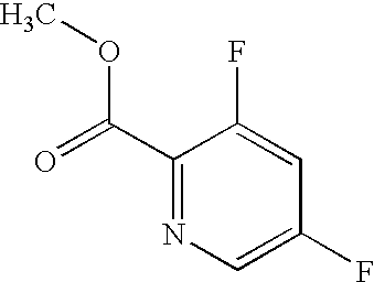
C1(C(=O)OC)=NC=C(F)C=C1F
